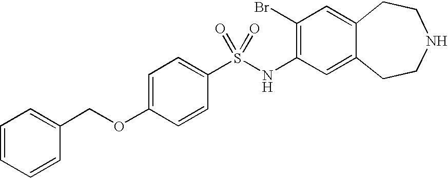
C1(Br)=C(NS(C2=CC=C(OCC3=CC=CC=C3)C=C2)(=O)=O)C=C2C(=C1)CCNCC2
